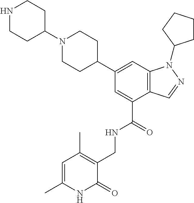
C12=C(C=C(C3CCN(C4CCNCC4)CC3)C=C1C(=O)NCC1=C(C)C=C(C)NC1=O)N(C1CCCC1)N=C2
